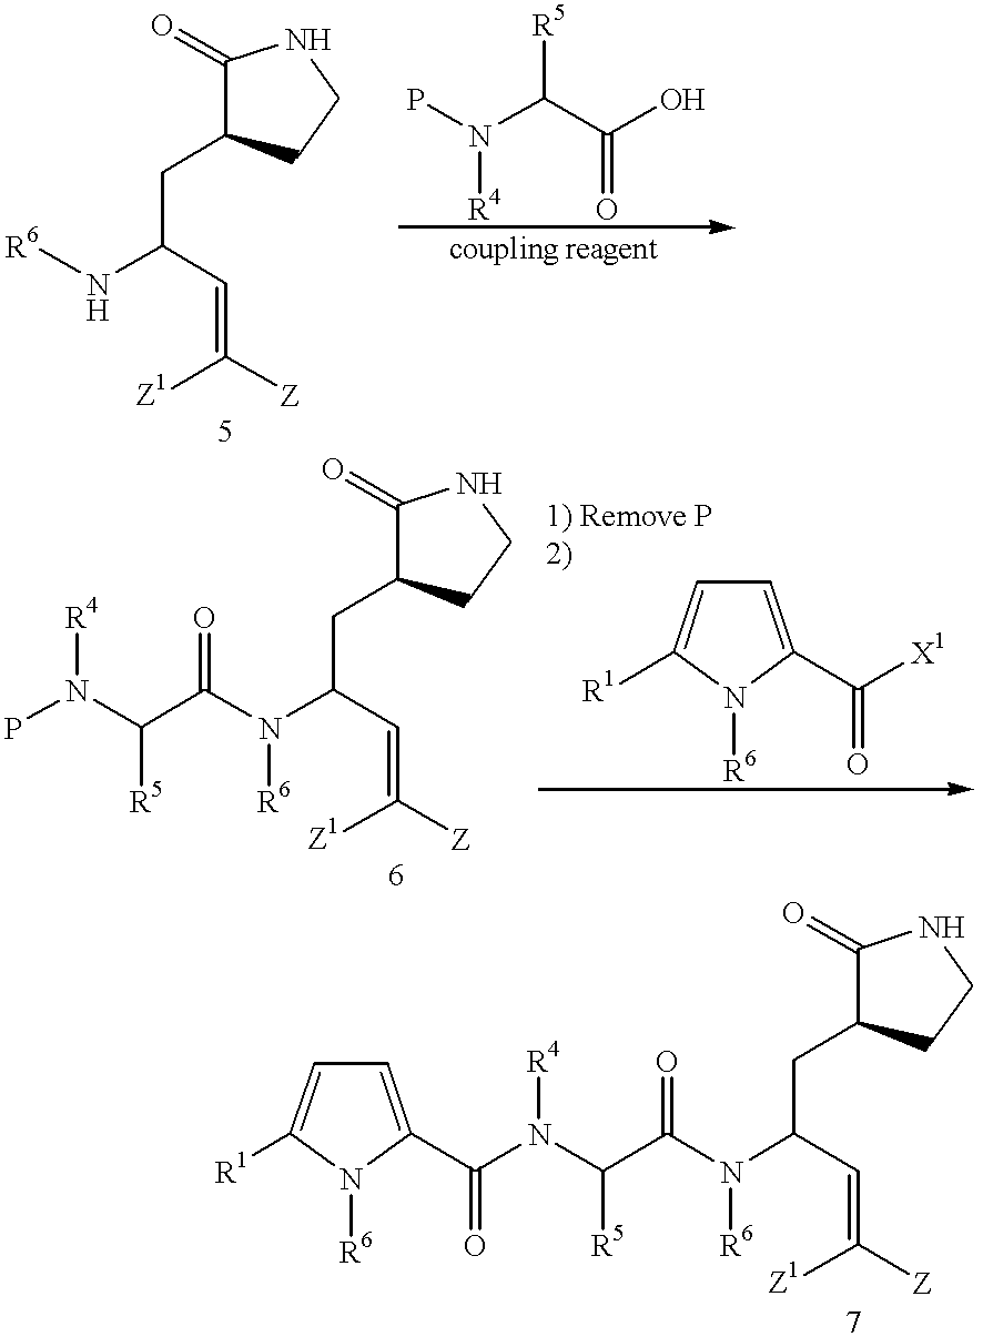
C1(=O)C(CC(N[R6])C=C([Z1])[Z])CCN1.PN(C(C(O)=O)[R5])[R4].C1(=O)C(CC(N(C(C([R5])N(P)[R4])=O)[R6])C=C([Z1])[Z])CCN1.C1(C(=O)[X1])=CC=C([R1])N1[R6].C1(=O)C(CC(N(C(C([R5])N(C(=O)C2=CC=C([R1])N2[R6])[R4])=O)[R6])C=C([Z1])[Z])CCN1
